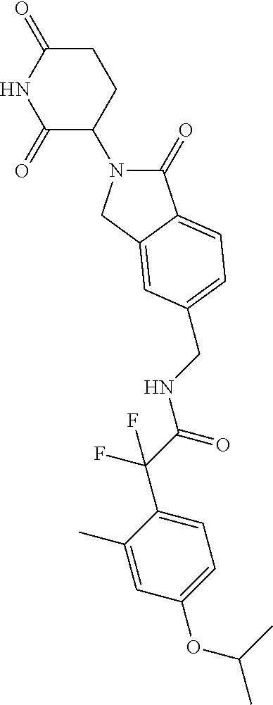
C1(=O)N(C2CCC(=O)NC2=O)CC2=CC(CNC(C(F)(F)C3=CC=C(OC(C)C)C=C3C)=O)=CC=C12
